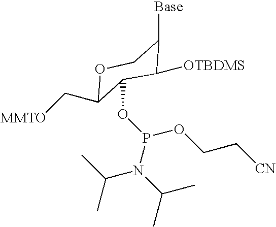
O1C(C[MMTO])C(OP(OCC[CN])N(C(C)C)C(C)C)C([OTBDMS])C([Base])C1
